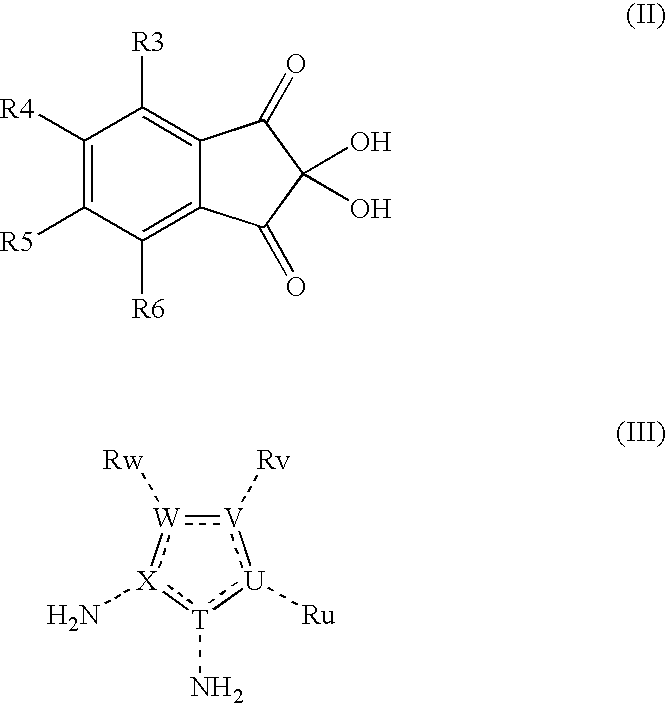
C1([R4])=C([R5])C([R6])=C2C(=C1[R3])C(=O)C(O)(O)C2=O.N[T]1:[U]([Ru]):[V]([Rv]):[W]([Rw]):[X]:1N
